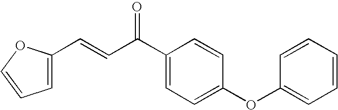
C1(C(C=CC2=CC=CO2)=O)=CC=C(OC2=CC=CC=C2)C=C1
